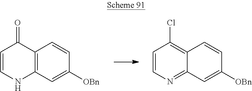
C12=C(C=C([OBn])C=C1)NC=CC2=O.C12=C(Cl)C=CN=C1C=C([OBn])C=C2
